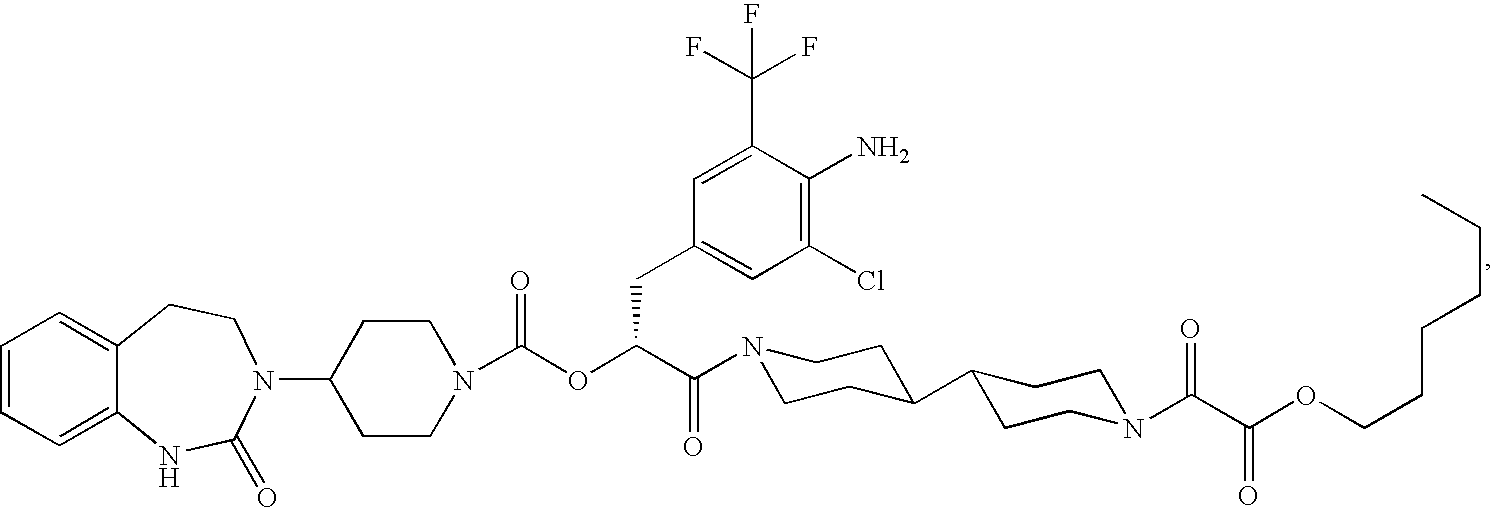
C1=CC=C2C(=C1)CCN(C1CCN(C(OC(C(=O)N3CCC(C4CCN(C(C(OCCCCCC)=O)=O)CC4)CC3)CC3=CC(Cl)=C(N)C(C(F)(F)F)=C3)=O)CC1)C(=O)N2
